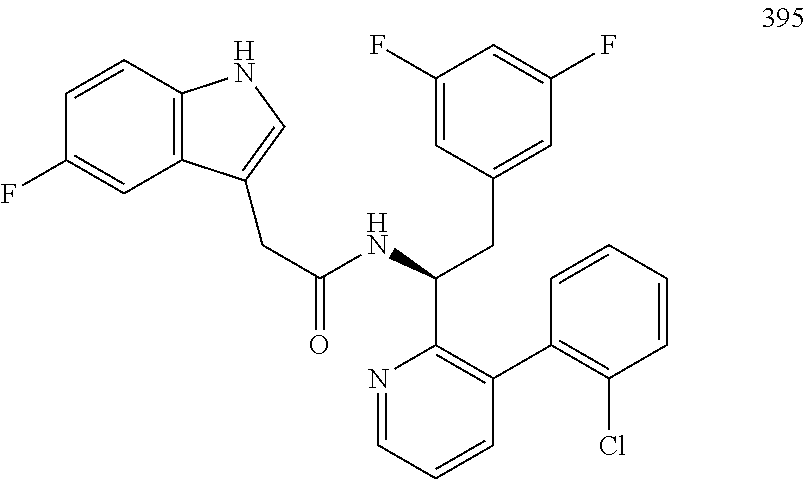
N1=CC=CC(C2=C(Cl)C=CC=C2)=C1C(NC(CC1=CNC2=C1C=C(F)C=C2)=O)CC1=CC(F)=CC(F)=C1
